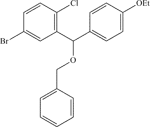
C1=CC(Cl)=C(C(C2=CC=C([OEt])C=C2)OCC2=CC=CC=C2)C=C1Br
